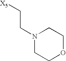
C1OCCN(CC[X5])C1
